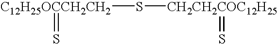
[C12H25OCCH2CH2](S[CH2CH2COC12H25]=S)=S
